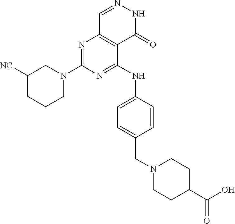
C1N(C2=NC3=C(C(NC4=CC=C(CN5CCC(C(=O)O)CC5)C=C4)=N2)C(=O)NN=C3)CC([NC])CC1
